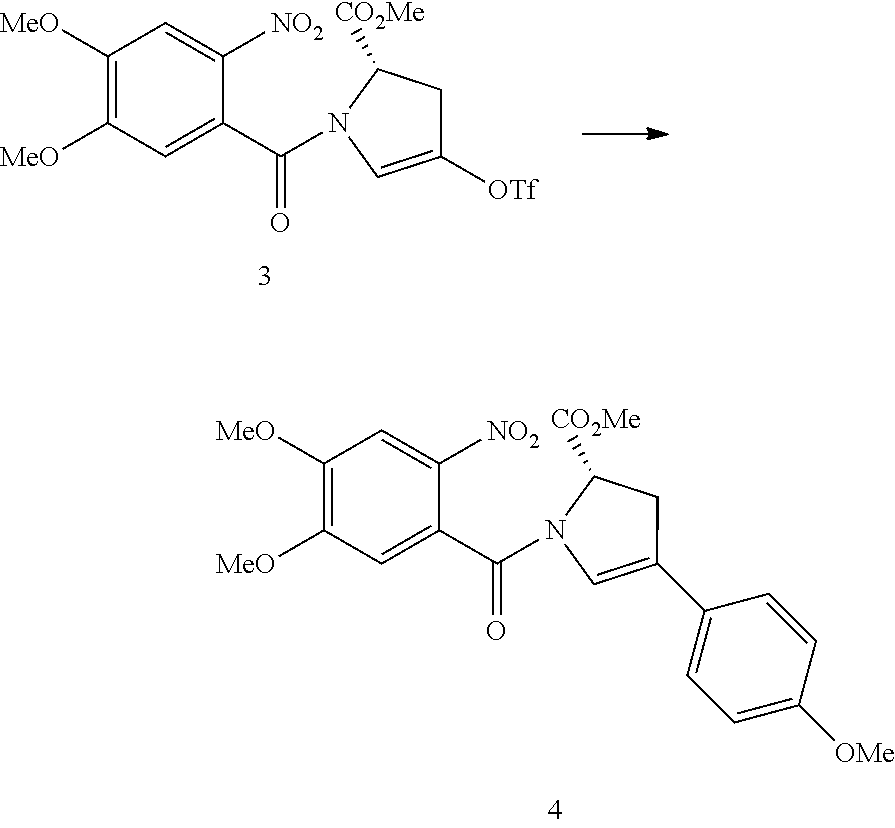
C1([MeO])=C([MeO])C=C(C(=O)N2C([CO2Me])CC(C3=CC=C([OMe])C=C3)=C2)C([NO2])=C1.C1([MeO])=C([MeO])C=C(C(=O)N2C([CO2Me])CC([OTf])=C2)C([NO2])=C1
